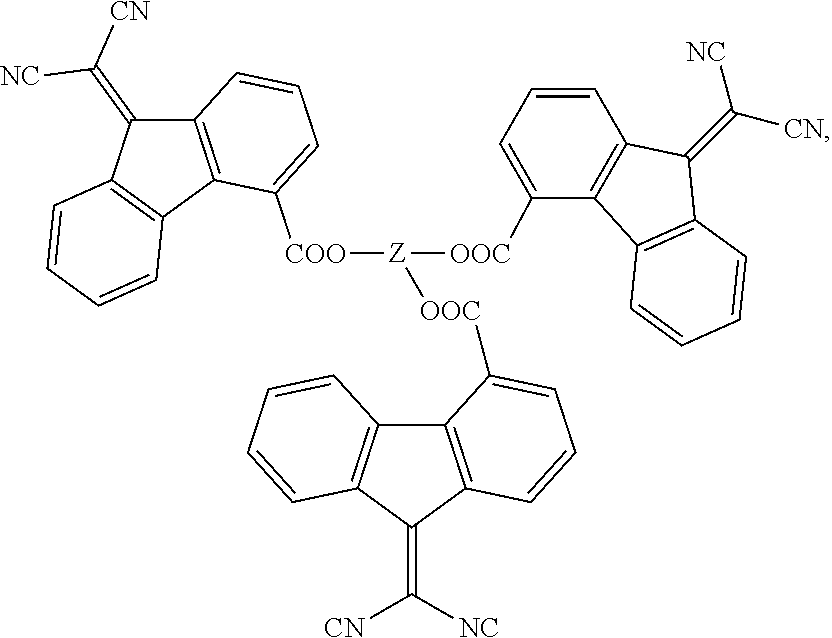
C12=C(C3=C(C1=C([CN])[NC])C=CC=C3)C([COO][Z]([OOC]C1=CC=CC3=C1C1=C(C3=C([CN])[NC])C=CC=C1)[OOC]C1=CC=CC3=C1C1=C(C3=C([NC])[CN])C=CC=C1)=CC=C2
